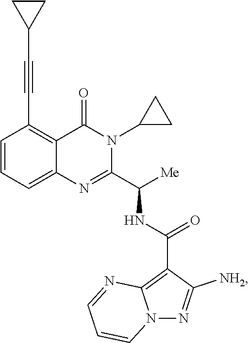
C1=CC=C2C(=C1C#CC1CC1)C(=O)N(C1CC1)C(C([Me])NC(C1=C3N(N=C1[NH2])C=CC=N3)=O)=N2
